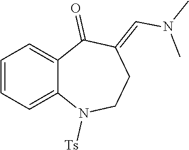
C1=CC=C2C(=C1)C(=O)C(=CN(C)C)CCN2[Ts]
